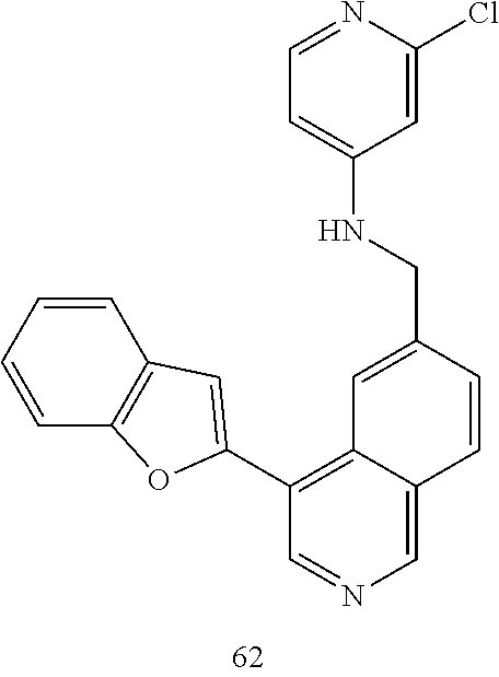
C1=CC=CC2=C1C=C(C1=C3C(=CN=C1)C=CC(CNC1=CC=NC(Cl)=C1)=C3)O2
